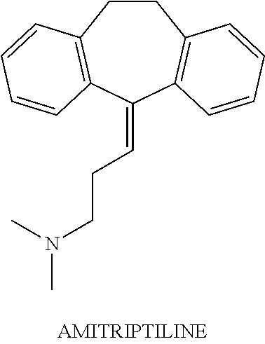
C1CC2=C(C(=CCCN(C)C)C3=C1C=CC=C3)C=CC=C2
